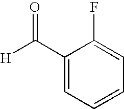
C1(C([H])=O)=CC=CC=C1F
